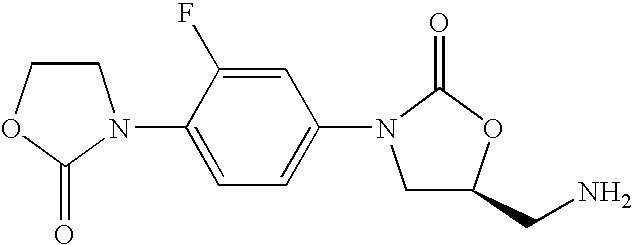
C1COC(=O)N1C1=CC=C(N2CC(CN)OC2=O)C=C1F
